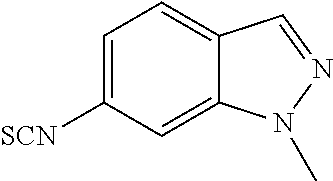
C1=C([SCN])C=C2C(=C1)C=NN2C
